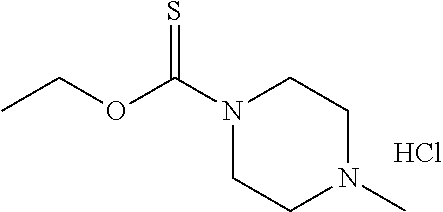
N1(C(OCC)=S)CCN(C)CC1.Cl
